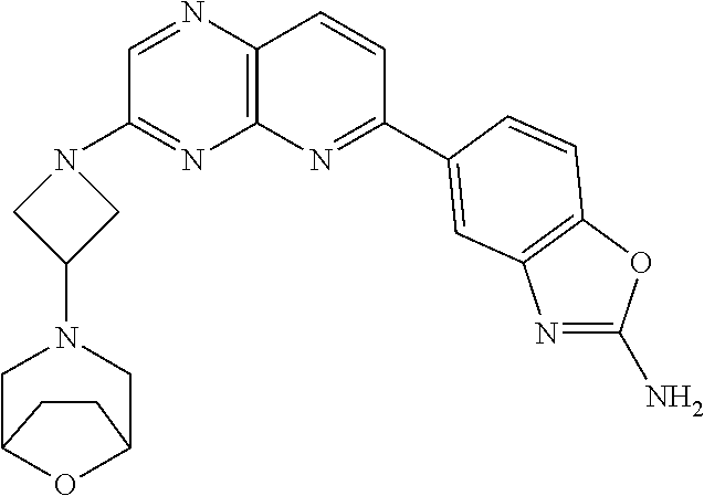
C1=NC2=C(N=C1N1CC(N3CC4OC(C3)CC4)C1)N=C(C1=CC3=C(OC(N)=N3)C=C1)C=C2
